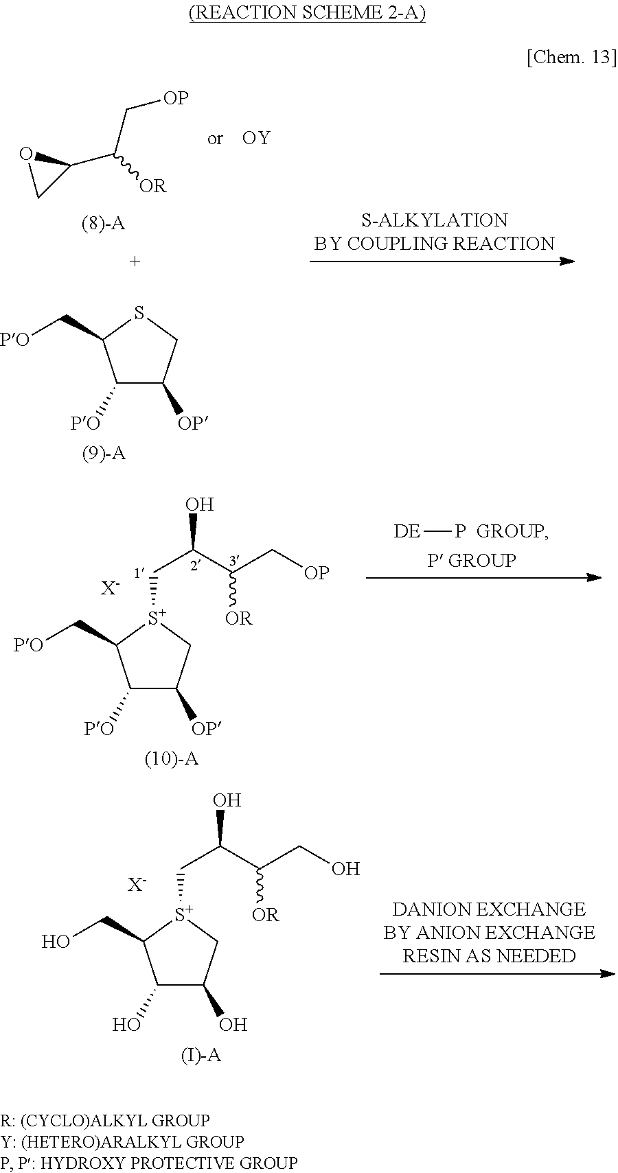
C1([PO])C([OP])CSC1C[PO].C1(C([OR])C[OP])OC1.[OY].C1([PO])C([OP])C[S+](CC(O)C(C[OP])[OR])C1C[PO].[X-].[DE]P.[GROUP].C1(O)C(O)C[S+](CC(O)C(CO)[OR])C1CO.[X-].[(I)-A]
